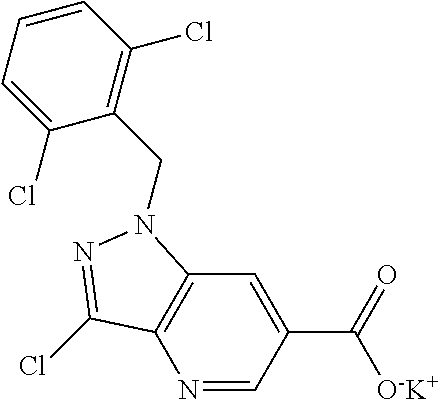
N1=CC(C([O-K+])=O)=CC2=C1C(Cl)=NN2CC1=C(Cl)C=CC=C1Cl
